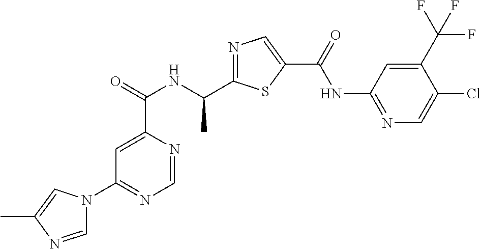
N1=C(C(NC(C2=CC(N3C=NC(C)=C3)=NC=N2)=O)C)SC(C(=O)NC2=NC=C(Cl)C(C(F)(F)F)=C2)=C1
